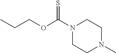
N1(C(OCCC)=S)CCN(C)CC1
